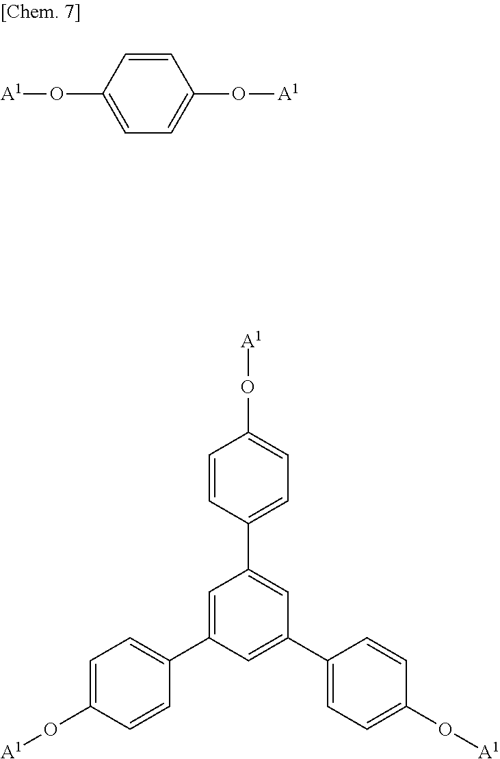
C1=CC(O[A1])=CC=C1O[A1].C1=CC(C2=CC(C3=CC=C(O[A1])C=C3)=CC(C3=CC=C(O[A1])C=C3)=C2)=CC=C1O[A1]
